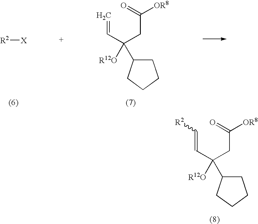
C(C(CC([OR8])=O)([R12O])C1CCCC1)=C[R2].C=CC(CC([OR8])=O)([R12O])C1CCCC1.[R2][X]
